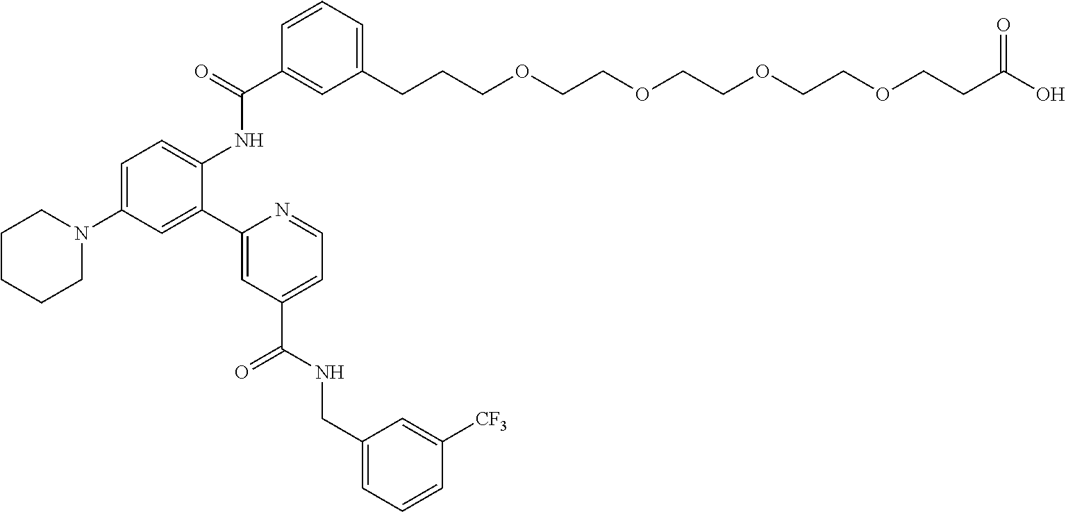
C(CCOCCOCCOCCOCCC(O)=O)C1=CC=CC(C(NC2=CC=C(N3CCCCC3)C=C2C2=CC(C(=O)NCC3=CC=CC([CF3])=C3)=CC=N2)=O)=C1
